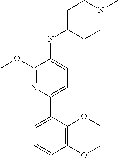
C1(OC)=NC(C2=CC=CC3=C2OCCO3)=CC=C1NC1CCN(C)CC1
